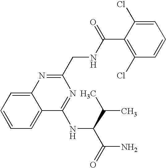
C1=CC=C2C(=C1)N=C(CNC(C1=C(Cl)C=CC=C1Cl)=O)N=C2NC(C(=O)N)C(C)C
